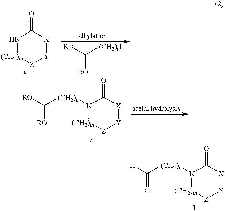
N1[(CH2)m][Z][Y][X]C1=O.[RO]C([(CH2)nL])[RO].[H]C([(CH2)n]N1[(CH2)m][Z][Y][X]C1=O)=O.[RO]C([(CH2)n]N1[(CH2)m][Z][Y][X]C1=O)[RO]
